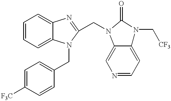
C1=CC=C2C(=C1)N=C(CN1C(=O)N(C[CF3])C3=CC=NC=C31)N2CC1=CC=C([F3C])C=C1
